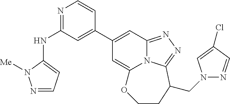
N(C1=NC=CC(C2=CC3=NN=C4N3C(=C2)OCCC4CN2N=CC(Cl)=C2)=C1)C1=CC=NN1[Me]
